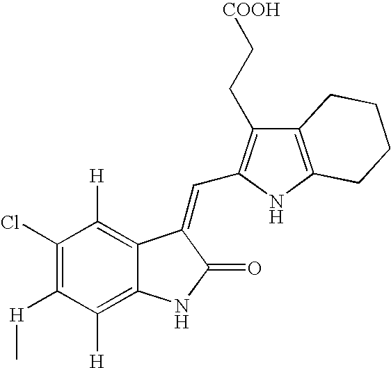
C1(Cl)=C([H]C)C([H])=C2C(=C1[H])C(=CC1=C(CC[COOH])C3=C(N1)CCCC3)C(=O)N2
